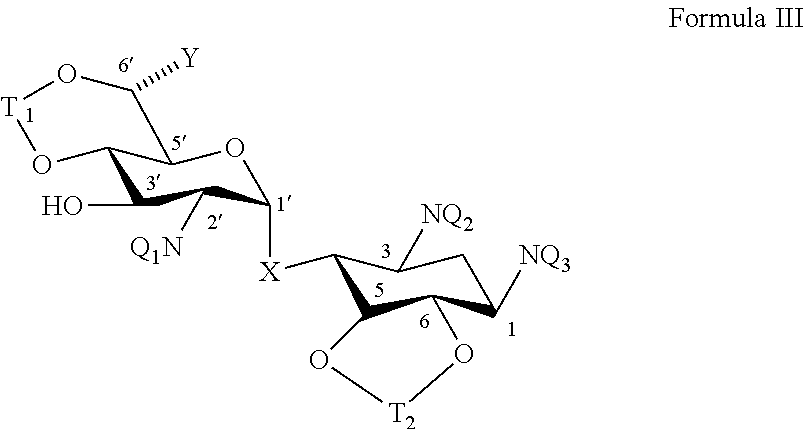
C12C(O)C([Q1N])C([X]C3C4C(C([NQ3])CC3[NQ2])O[T2]O4)OC1C([Y])O[T]O2
